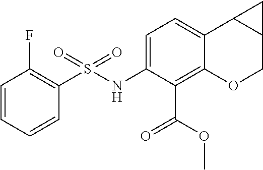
FC1=C(S(NC2=CC=C3C(=C2C(OC)=O)OCC2C3C2)(=O)=O)C=CC=C1
